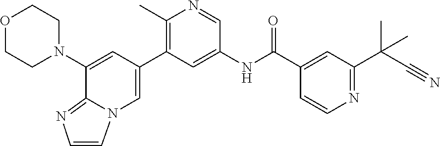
O1CCN(C2=CC(C3=C(C)N=CC(NC(C4=CC(C(C)(C)C#N)=NC=C4)=O)=C3)=CN3C=CN=C23)CC1
